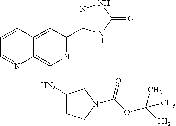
C1(NC2=C3C(=CC(C4=NNC(=O)N4)=N2)C=CC=N3)CCN(C(OC(C)(C)C)=O)C1
